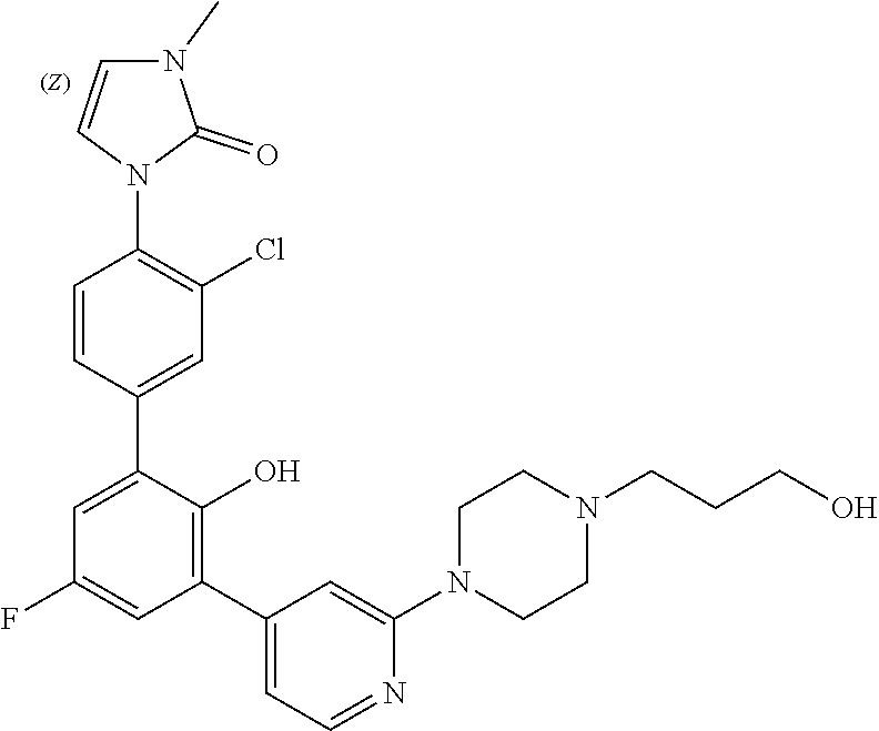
C1=CN(C2=C(Cl)C=C(C3=CC(F)=CC(C4=CC=NC(N5CCN(CCCO)CC5)=C4)=C3O)C=C2)C(=O)N1C
